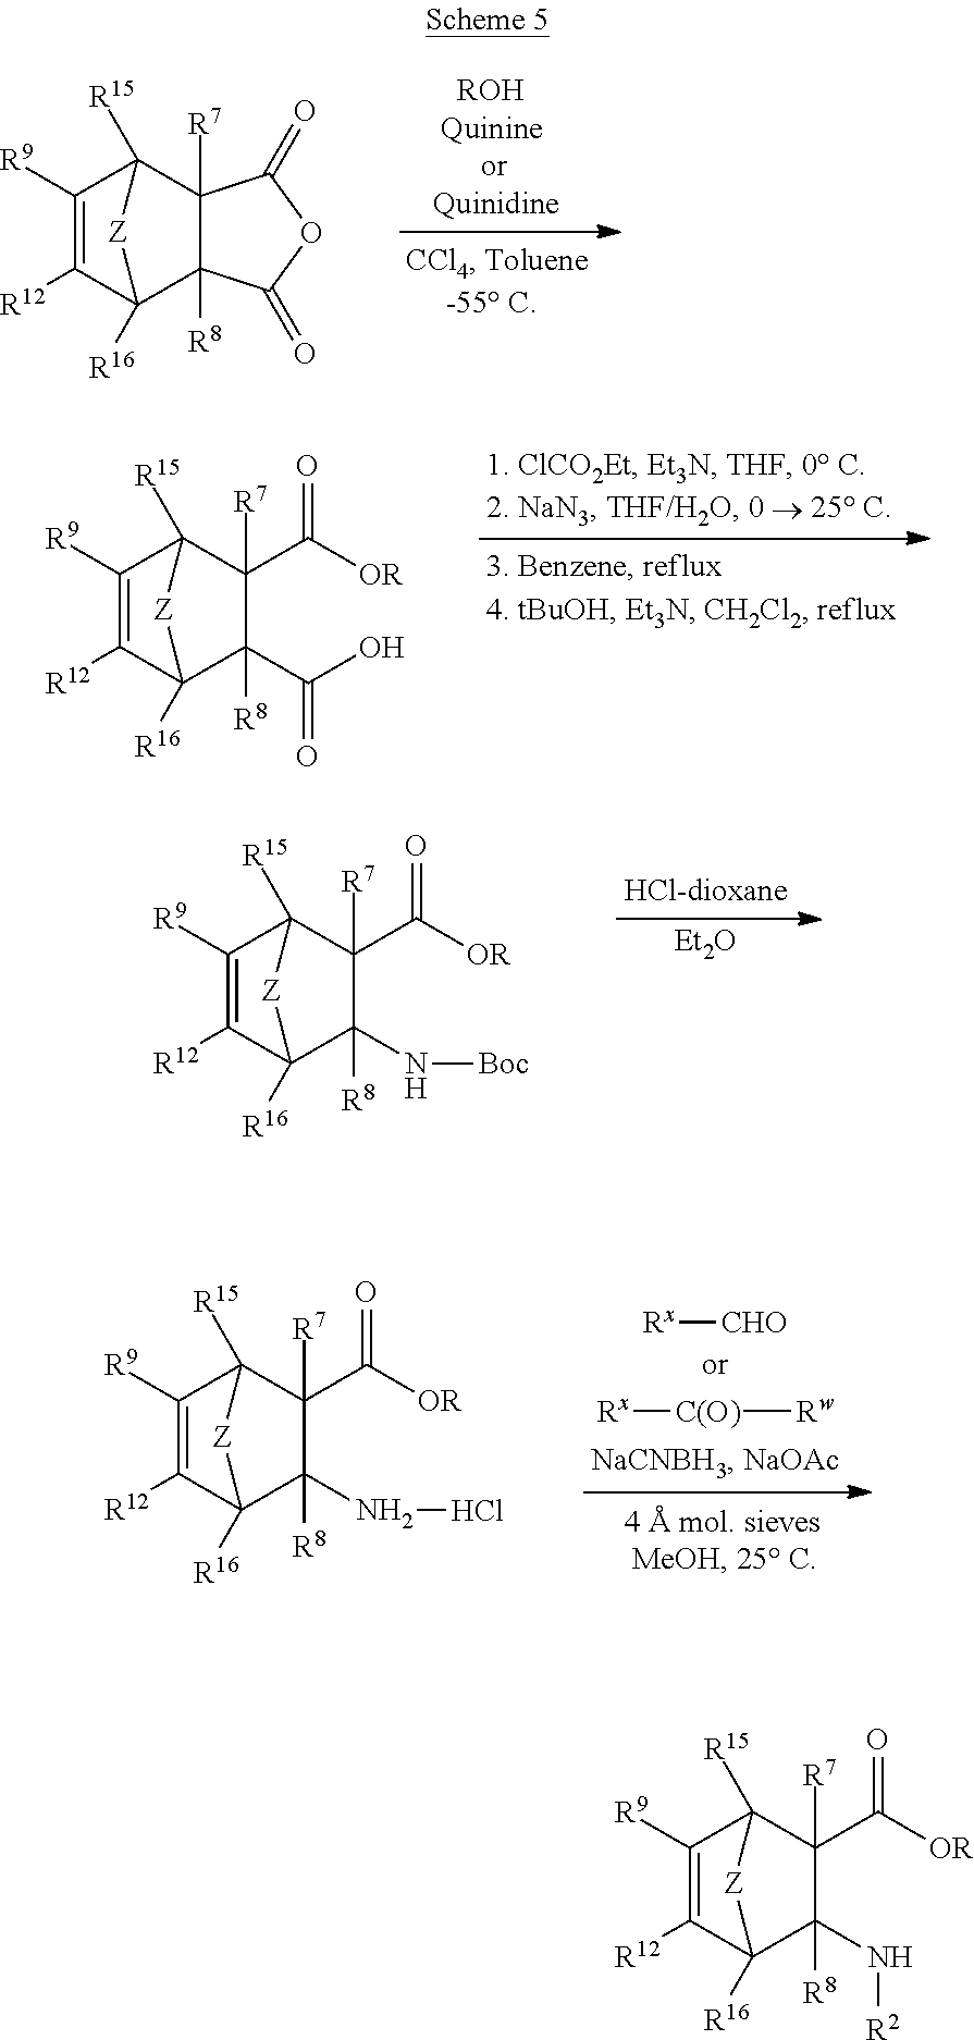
C1([R9])=C([R12])C2([R16])C3([R8])C([R7])(C1([R15])[Z]2)C(=O)OC3=O.C1([R9])=C([R12])C2([R16])C([R8])(C(O)=O)C([R7])(C([OR])=O)C1([R15])[Z]2.[Et2O].C1([R9])=C([R12])C2([R16])C([R8])(N[Boc])C([R7])(C([OR])=O)C1([R15])[Z]2.C1([R9])=C([R12])C2([R16])C([R8])(NCl)C([R7])(C([OR])=O)C1([R15])[Z]2.[Rx][CHO].[Rx][C(O)][Rw].C1([R9])=C([R12])C2([R16])C([R8])(N[R2])C([R7])(C([OR])=O)C1([R15])[Z]2
